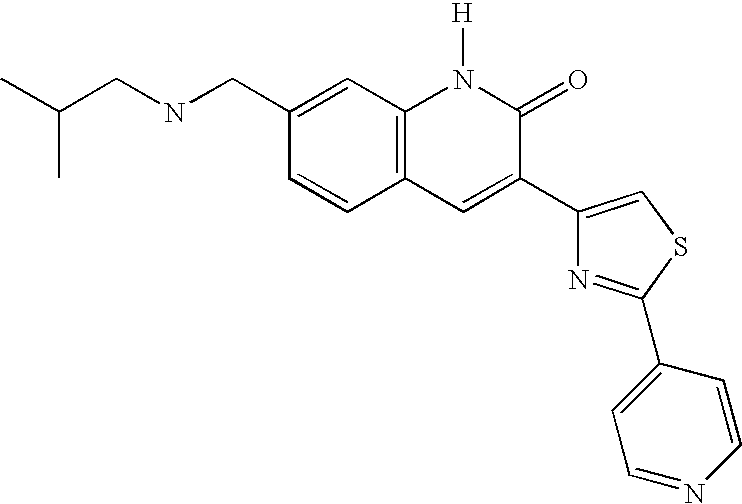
N(CC(C)C)CC1=CC2=C(C=C1)C=C(C1=CSC(C3=CC=NC=C3)=N1)C(=O)N2[H]
